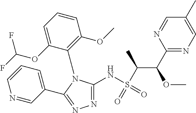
N1=CC(C2=NN=C(NS(C(C(C3=NC=C(C)C=N3)OC)C)(=O)=O)N2C2=C(OC)C=CC=C2OC(F)F)=CC=C1
